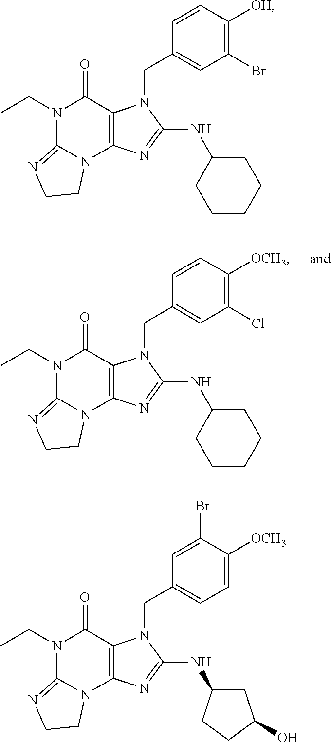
C1(Br)=C([OH])C=CC(CN2C3=C(N4C(=NCC4)N(CC)C3=O)N=C2NC2CCCCC2)=C1.C1=C([OCH3])C(Br)=CC(CN2C3=C(N4C(=NCC4)N(CC)C3=O)N=C2NC2CC(O)CC2)=C1.C1(Cl)=C([OCH3])C=CC(CN2C3=C(N4C(=NCC4)N(CC)C3=O)N=C2NC2CCCCC2)=C1
